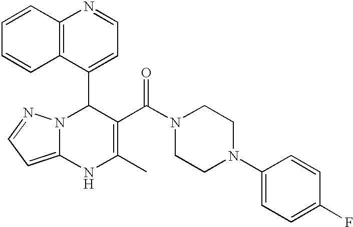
C12=C(C(C3N4C(=CC=N4)NC(C)=C3C(N3CCN(C4=CC=C(F)C=C4)CC3)=O)=CC=N1)C=CC=C2
